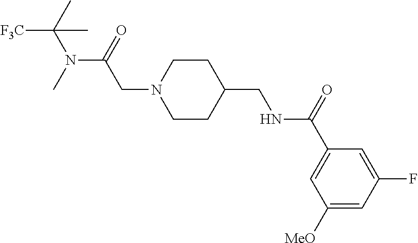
[F3C]C(N(C(=O)CN1CCC(CNC(C2=CC([MeO])=CC(F)=C2)=O)CC1)C)(C)C
